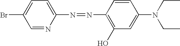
C1=NC(N=NC2=C(O)C=C(N(CC)CC)C=C2)=CC=C1Br
